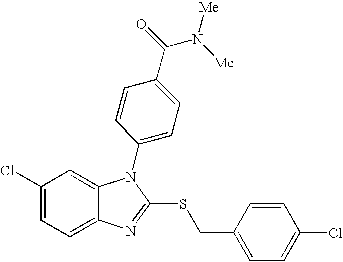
C1(Cl)=CC=C2C(=C1)N(C1=CC=C(C(N([Me])[Me])=O)C=C1)C(SCC1=CC=C(Cl)C=C1)=N2
